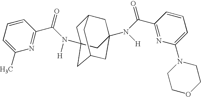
C1(C(=O)N([H])C23CC4CC(N([H])C(C5=NC(N6CCOCC6)=CC=C5)=O)(CC(C2)C4)C3)=NC(C)=CC=C1
